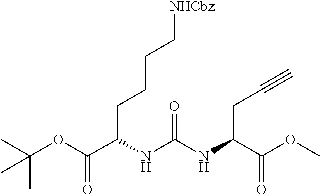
C(C(NC(NC(C(OC)=O)CC#C)=O)CCCC[NHCbz])(OC(C)(C)C)=O
